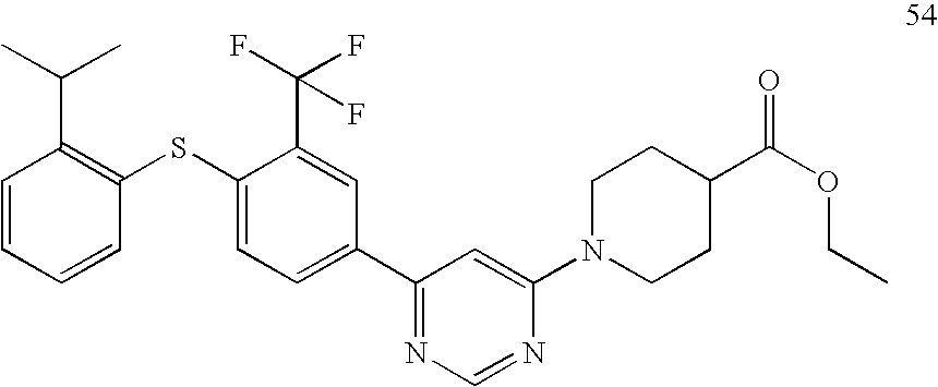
C1=CC=CC(SC2=CC=C(C3=NC=NC(N4CCC(C(OCC)=O)CC4)=C3)C=C2C(F)(F)F)=C1C(C)C
